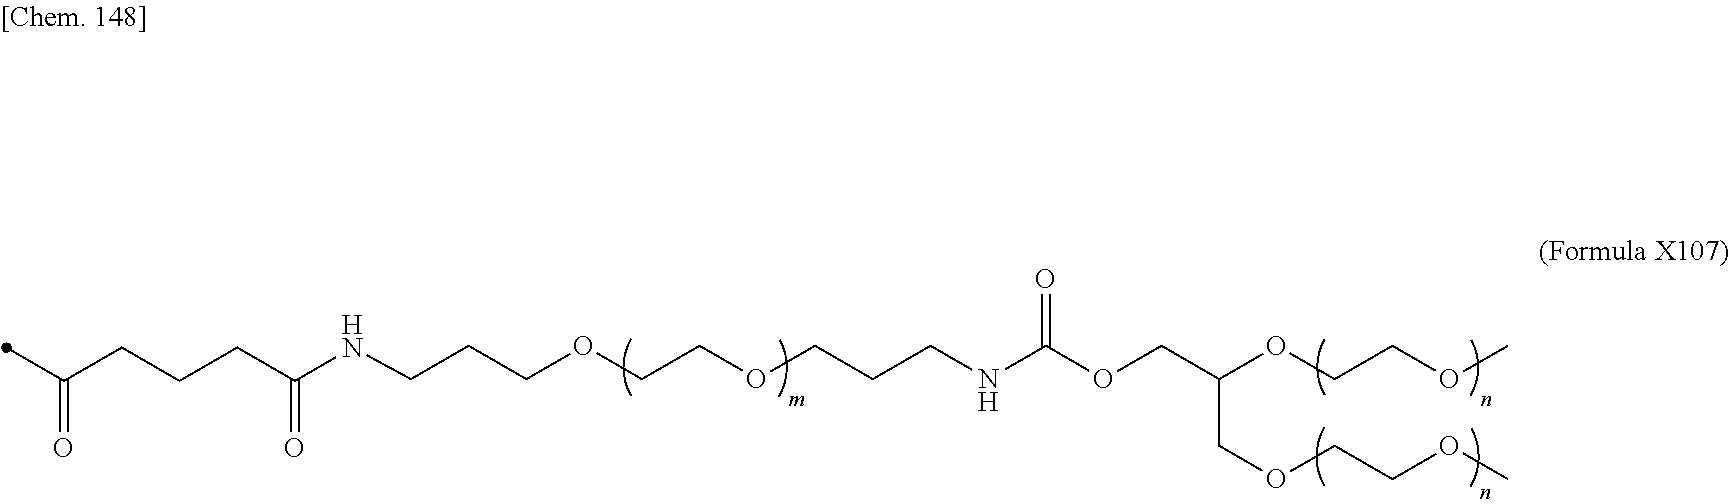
C(COCCCNC(OCC(OCCOC)COCCOC)=O)OCCCNC(CCCC(=O)C)=O
